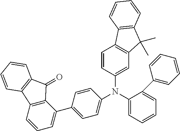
C1=CC(N(C2=CC=C(C3=CC=CC4=C3C(=O)C3=C4C=CC=C3)C=C2)C2=CC=CC=C2C2=CC=CC=C2)=CC2=C1C1=C(C2(C)C)C=CC=C1
